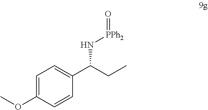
C1=C(OC)C=CC(C(CC)N[PPh2]=O)=C1
